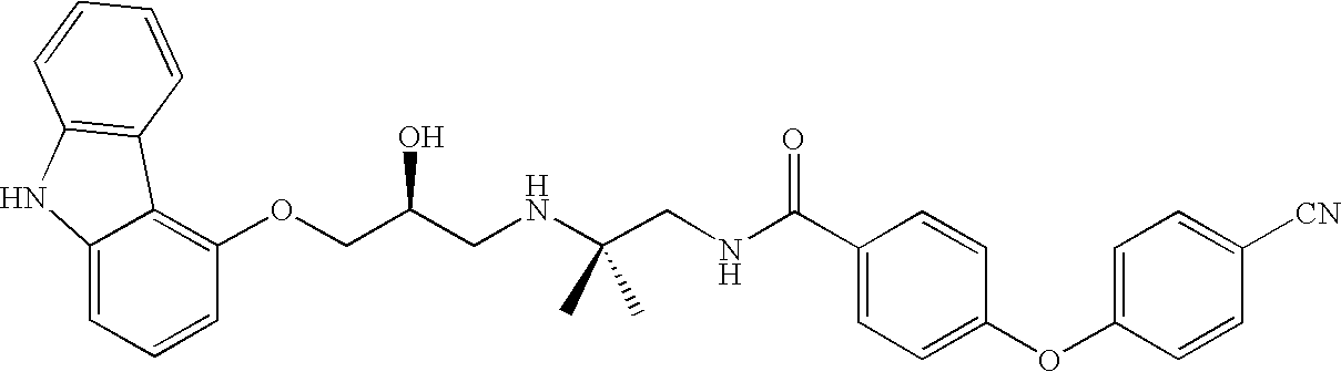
C1=CC=C2C(=C1OCC(CNC(CNC(C1=CC=C(OC3=CC=C([CN])C=C3)C=C1)=O)(C)C)O)C1=C(N2)C=CC=C1
